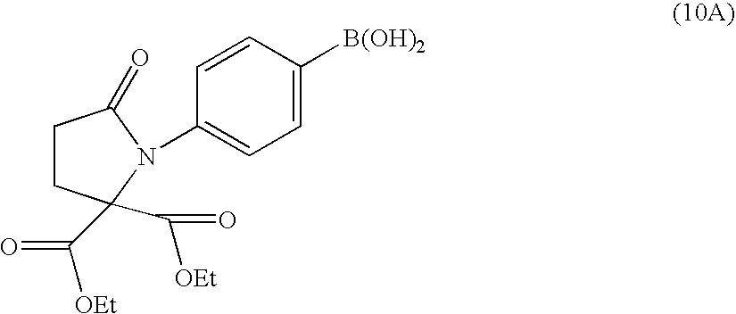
C1CC(C([OEt])=O)(C([OEt])=O)N(C2=CC=C([B(OH)2])C=C2)C1=O
